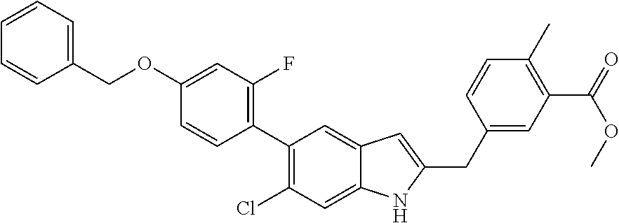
C1(COC2=CC(F)=C(C3=C(Cl)C=C4C(=C3)C=C(CC3=CC(C(=O)OC)=C(C)C=C3)N4)C=C2)=CC=CC=C1
